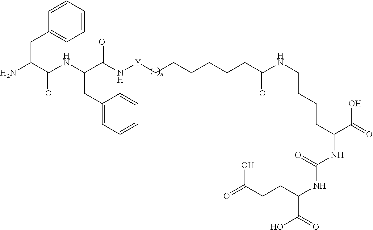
NC(C(NC(C(N[Y]CCCCCCC(NCCCCC(NC(NC(C(O)=O)CCC(=O)O)=O)C(=O)O)=O)=O)CC1=CC=CC=C1)=O)CC1=CC=CC=C1
